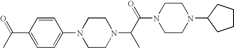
N1(C2=CC=C(C(C)=O)C=C2)CCN(C(C(N2CCN(C3CCCC3)CC2)=O)C)CC1
